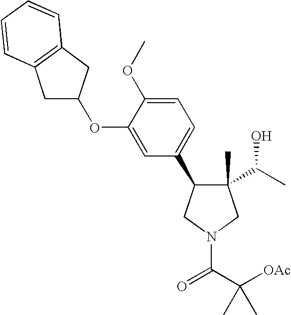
C1(C)(C(C)O)C(C2=CC=C(OC)C(OC3CC4=C(C3)C=CC=C4)=C2)CN(C(C([OAc])(C)C)=O)C1
